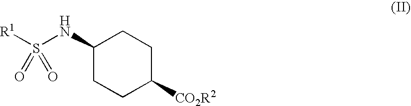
C1CC([CO2R2])CCC1NS([R1])(=O)=O
